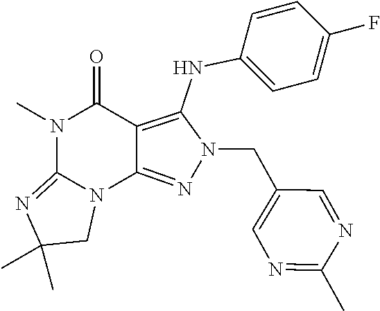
N1(C)C2=NC(C)(C)CN2C2=NN(CC3=CN=C(C)N=C3)C(NC3=CC=C(F)C=C3)=C2C1=O
